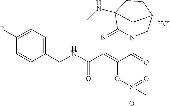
C1(CNC(C2=C(OS(=O)(=O)C)C(=O)N3C(=N2)C2(NC)CCC(C3)C2)=O)=CC=C(F)C=C1.Cl
